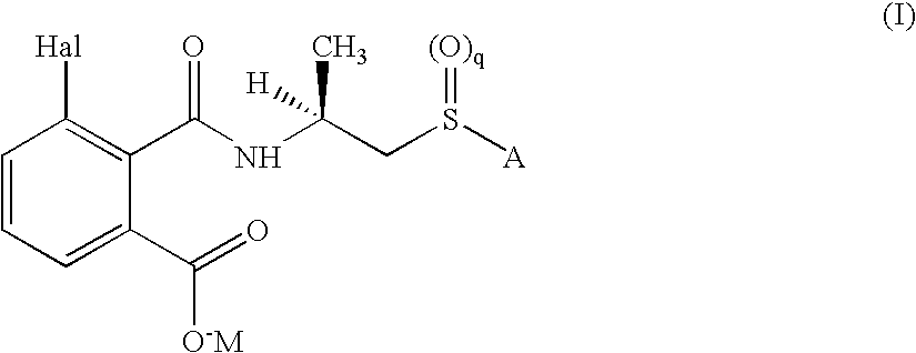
C1=CC=C(C(=O)[O-M])C(C(NC(CS([A])=[(O)q])(C)[H])=O)=C1[Hal]
